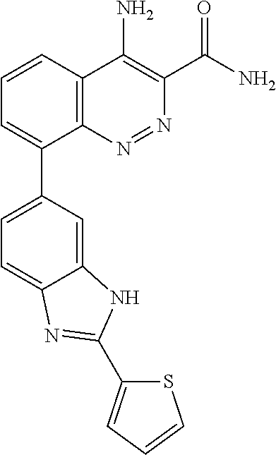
C1=CC2=C(C(C3=CC=C4C(=C3)NC(C3=CC=CS3)=N4)=C1)N=NC(C(N)=O)=C2N
